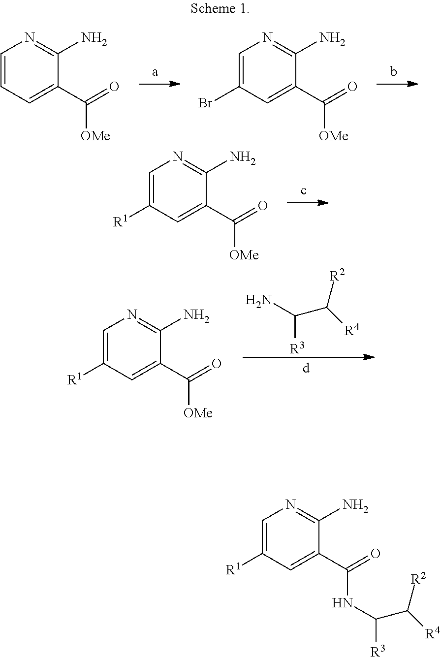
C1=CC=C(C(=O)[OMe])C(N)=N1.C1=C(Br)C=C(C(=O)[OMe])C(N)=N1.C1=C([R1])C=C(C(=O)[OMe])C(N)=N1.NC([R3])C([R4])[R2].C1=C([R1])C=C(C(=O)[OMe])C(N)=N1.C1=C([R1])C=C(C(=O)NC([R3])C([R4])[R2])C(N)=N1
